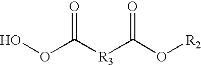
OOC([R3]C(O[R2])=O)=O
